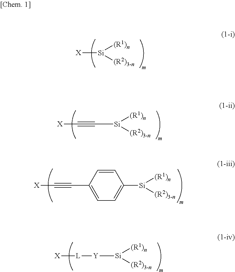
[X][Si]([(R1)n])[(R2)3-n].C([Si]([(R1)n])[(R2)3-n])#C[X].C(#C[X])C1=CC=C([Si]([(R1)n])[(R2)3-n])C=C1.[Y]([Si]([(R1)n])[(R2)3-n])[L][X]
